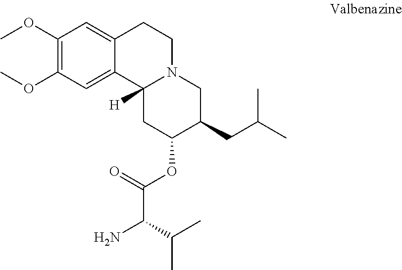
C1(OC)=C(OC)C=C2C(=C1)CCN1C2([H])CC(OC(C(N)C(C)C)=O)C(CC(C)C)C1
